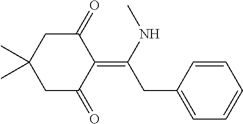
C1(=O)CC(C)(C)CC(=O)C1=C(NC)CC1=CC=CC=C1
